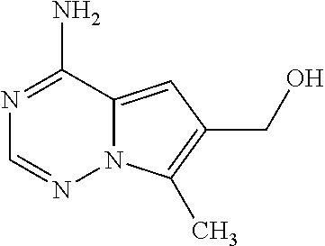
N1=C(N)C2=CC(CO)=C(C)N2N=C1
